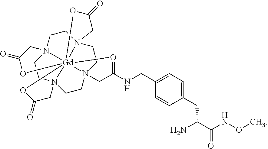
C(C1=CC=C(CNC2=O[Gd]345678N9(CCN3(C2)CCN4(CCN5(CC9)CC(=O)O6)CC(=O)O7)CC(=O)O8)C=C1)C(C(NOC)=O)N
